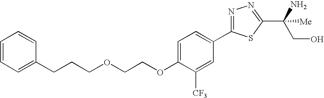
C(COCCOC1=CC=C(C2=NN=C(C(N)(CO)[Me])S2)C=C1[CF3])CC1=CC=CC=C1
